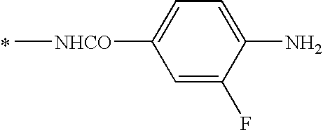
C[NHCO]C1=CC=C(N)C(F)=C1.*
